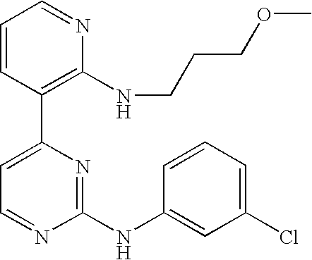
C1=CC(C2=CC=NC(NC3=CC(Cl)=CC=C3)=N2)=C(NCCCOC)N=C1
